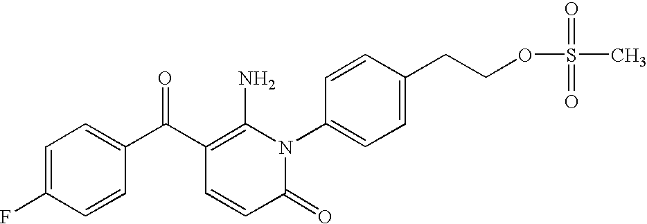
C1=C(F)C=CC(C(C2=C(N)N(C3=CC=C(CCOS(=O)(=O)C)C=C3)C(=O)C=C2)=O)=C1
